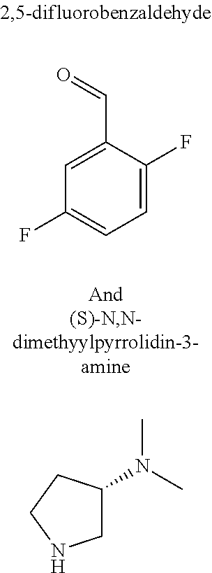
C1C(N(C)C)CCN1.C1=C(C=O)C(F)=CC=C1F
